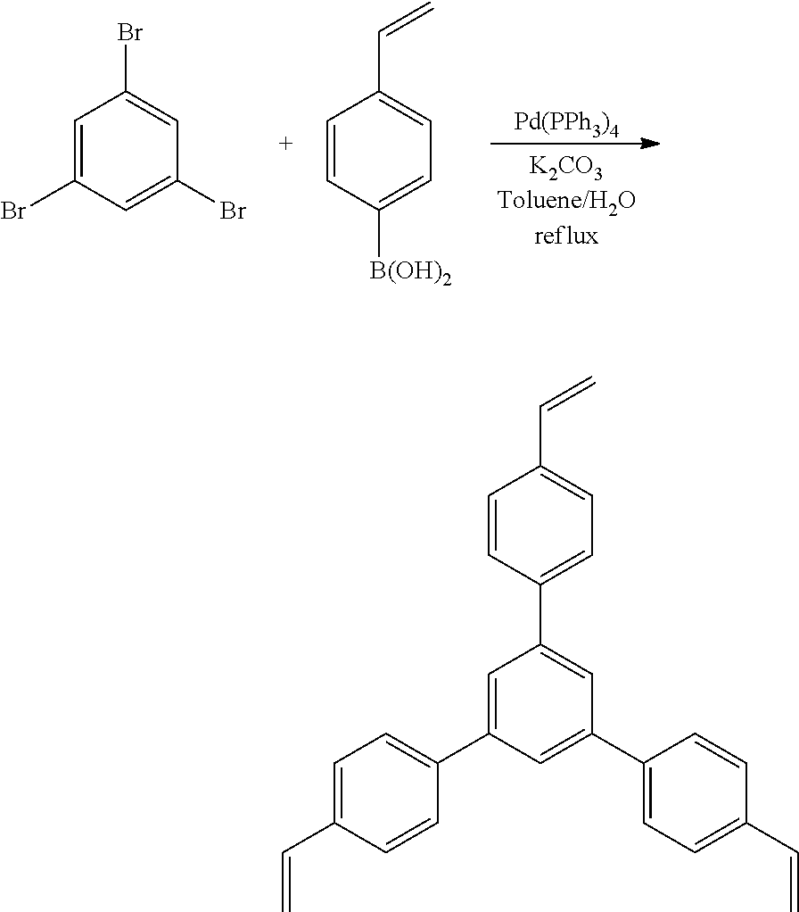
[Pd(PPh3)4].C1=C(Br)C=C(Br)C=C1Br.C1=CC([B(OH)2])=CC=C1C=C.C1=CC(C2=CC(C3=CC=C(C=C)C=C3)=CC(C3=CC=C(C=C)C=C3)=C2)=CC=C1C=C
